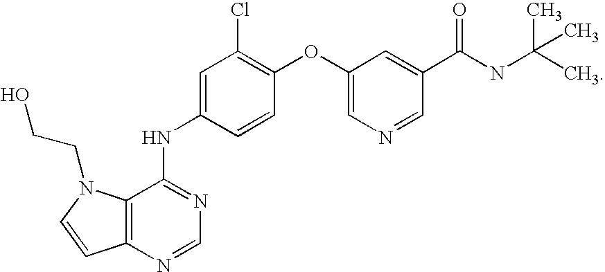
C12=C(N=CN=C1NC1=CC(Cl)=C(OC3=CN=CC(C(=O)NC(C)(C)C)=C3)C=C1)C=CN2CCO
